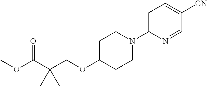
C1=C(N2CCC(OCC(C(OC)=O)(C)C)CC2)N=CC([CN])=C1
